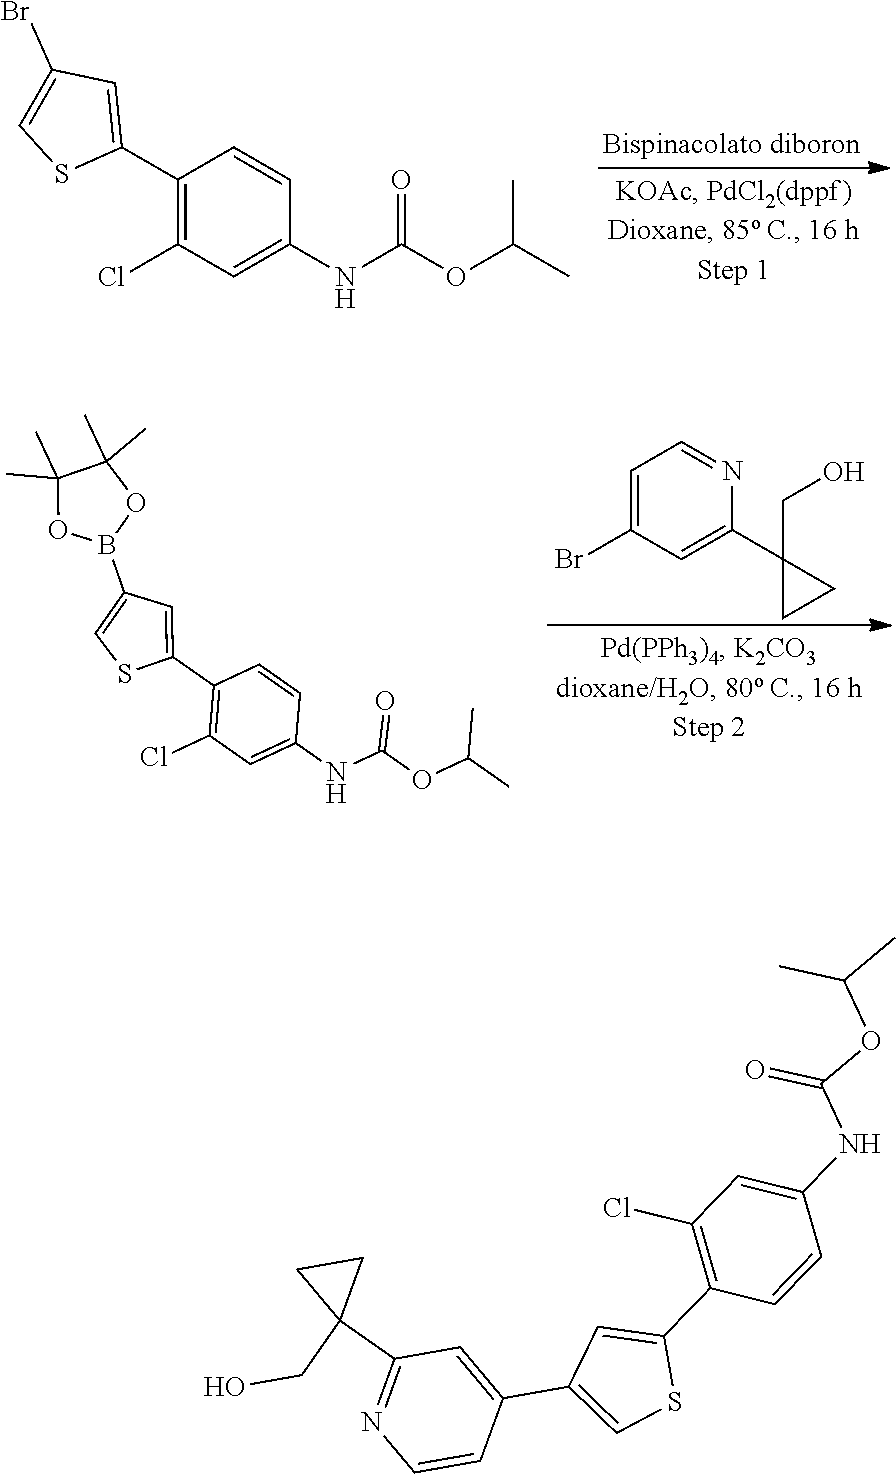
C1(C2=CC(Br)=CS2)=C(Cl)C=C(NC(OC(C)C)=O)C=C1.BrC1=CC=NC(C2(CO)CC2)=C1.C1(C2=CC(B3OC(C)(C)C(C)(C)O3)=CS2)=C(Cl)C=C(NC(OC(C)C)=O)C=C1.OCC1(C2=NC=CC(C3=CSC(C4=C(Cl)C=C(NC(OC(C)C)=O)C=C4)=C3)=C2)CC1
